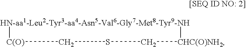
[HN-aa1-Leu2-Tyr3-aa4-Asn5-Val6-Gly7-Met8-Tyr9-NH]1[C(O)]CSC[CHC(O)NH2]1
